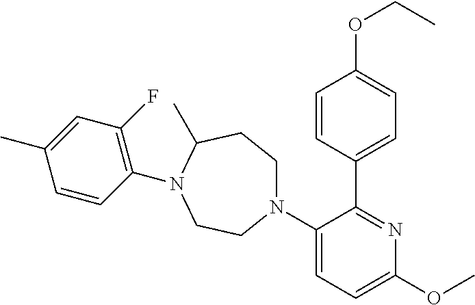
C1(C2=CC=C(OCC)C=C2)=NC(OC)=CC=C1N1CCC(C)N(C2=C(F)C=C(C)C=C2)CC1
